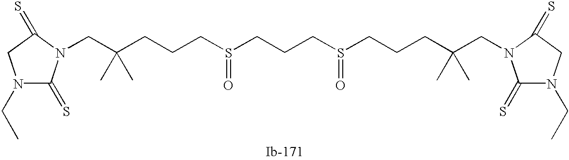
C(CS(=O)CCCS(=O)CCCC(CN1C(=S)N(CC)CC1=S)(C)C)CC(CN1C(=S)N(CC)CC1=S)(C)C
